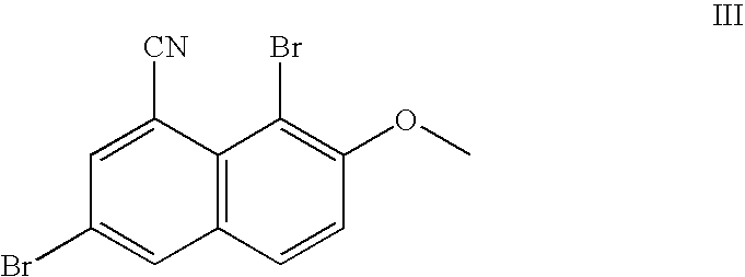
C1=CC(OC)=C(Br)C2=C1C=C(Br)C=C2[CN]
